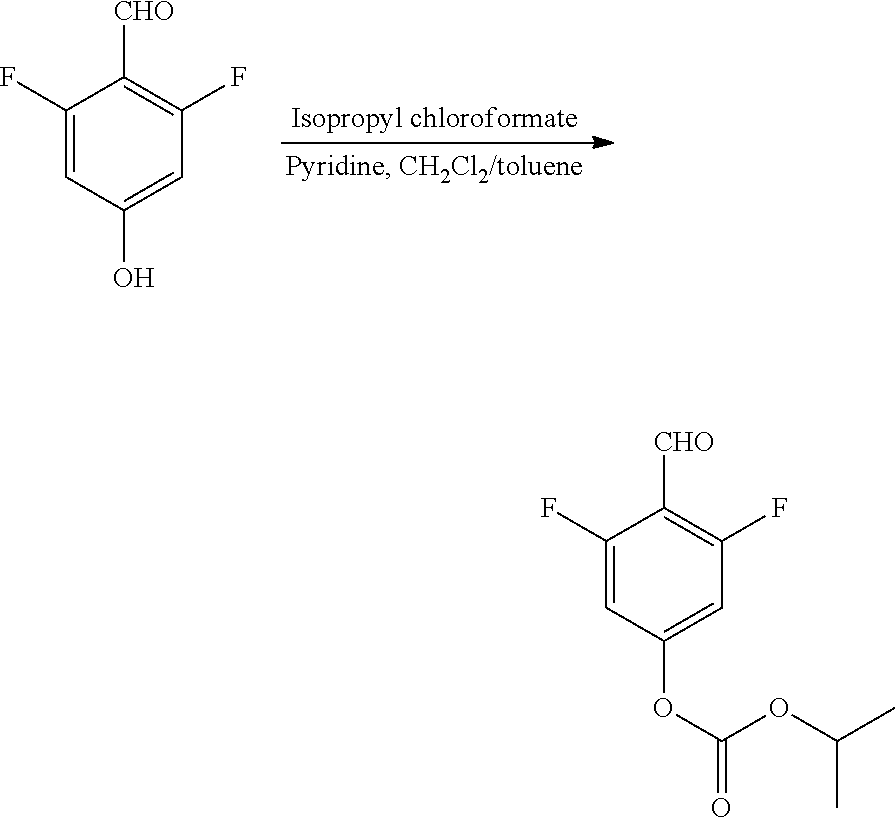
C1(F)=CC(O)=CC(F)=C1[CHO].C1(F)=CC(OC(=O)OC(C)C)=CC(F)=C1[CHO]
